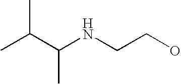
C(C(NCCO)C)(C)C
